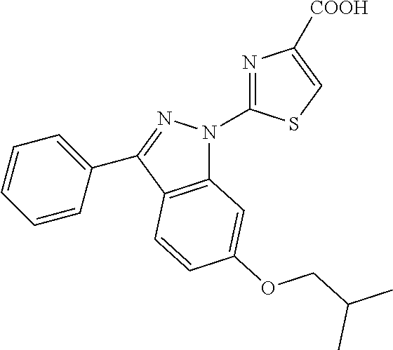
C12=C(C(C3=CC=CC=C3)=NN1C1=NC([COOH])=CS1)C=CC(OCC(C)C)=C2
